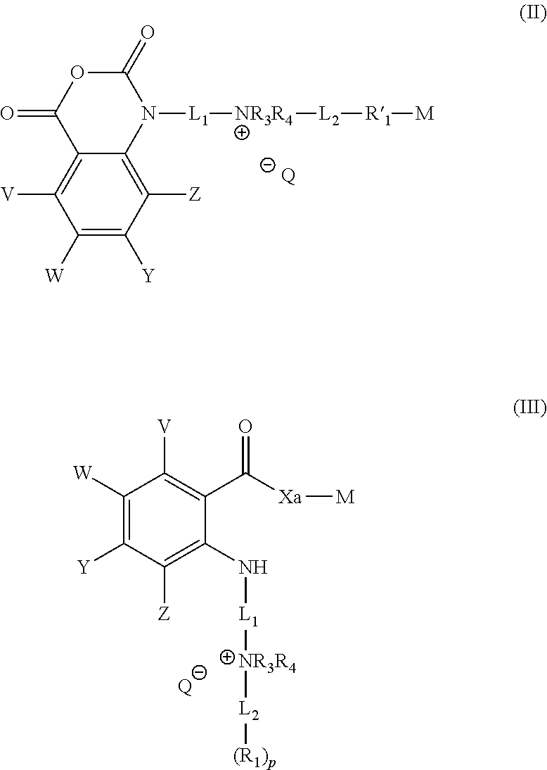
C1([Z])=C2C(=C([V])C([W])=C1[Y])C(=O)OC(=O)N2[L1][NR3R4][L2][R1][M].[Q].C1([W])=C([Y])C([Z])=C(N[L1][NR3R4][L2][(R1)p])C(C([Xa][M])=O)=C1[V].[Q]
